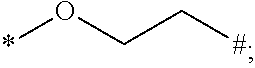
C([#])CO*
